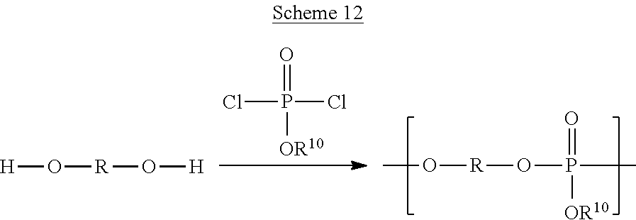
ClP(Cl)(=O)[OR10].[H]O[R]O[H].O(P(C)(=O)[OR10])[R]OC
